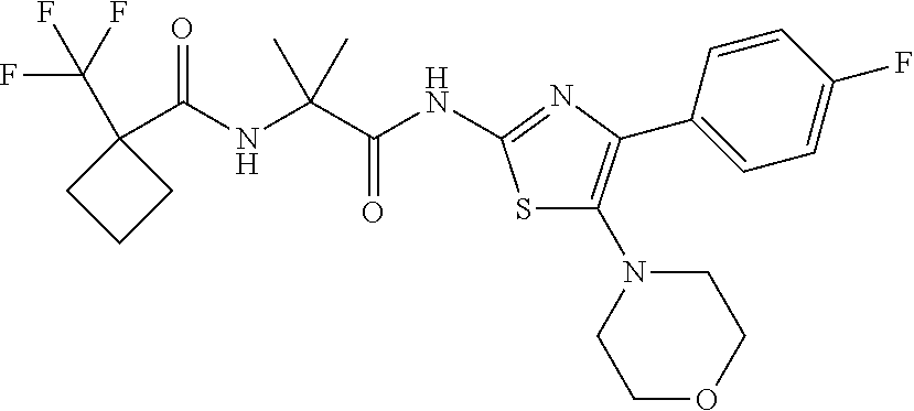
S1C(N2CCOCC2)=C(C2=CC=C(F)C=C2)N=C1NC(C(NC(=O)C1(C(F)(F)F)CCC1)(C)C)=O
